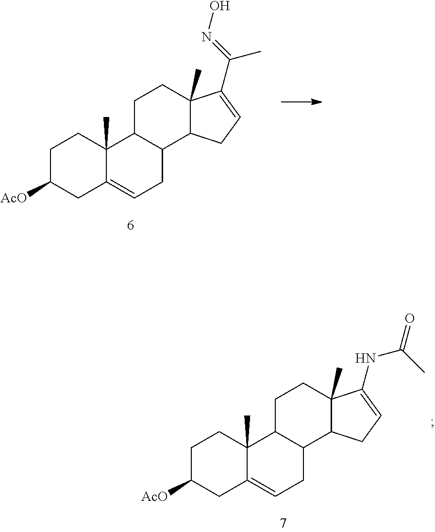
C1C([AcO])CC2=CCC3C(C2(C)C1)CCC1(C)C3CC=C1C(=NO)C.C1C([AcO])CC2=CCC3C(C2(C)C1)CCC1(C)C3CC=C1NC(=O)C
